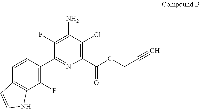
C1(F)=C(N)C(Cl)=C(C(OCC#C)=O)N=C1C1=C(F)C2=C(C=C1)C=CN2
